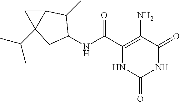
N(C(C1=C(N)C(=O)NC(=O)N1)=O)C1CC2(C(C)C)C(C2)C1C
